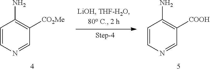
C1=NC=CC(N)=C1[CO2Me].C1=NC=CC(N)=C1[COOH]
